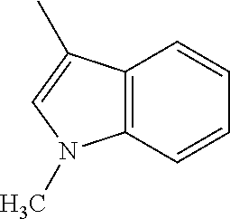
C1=CC2=C(C=C1)N(C)C=C2C
